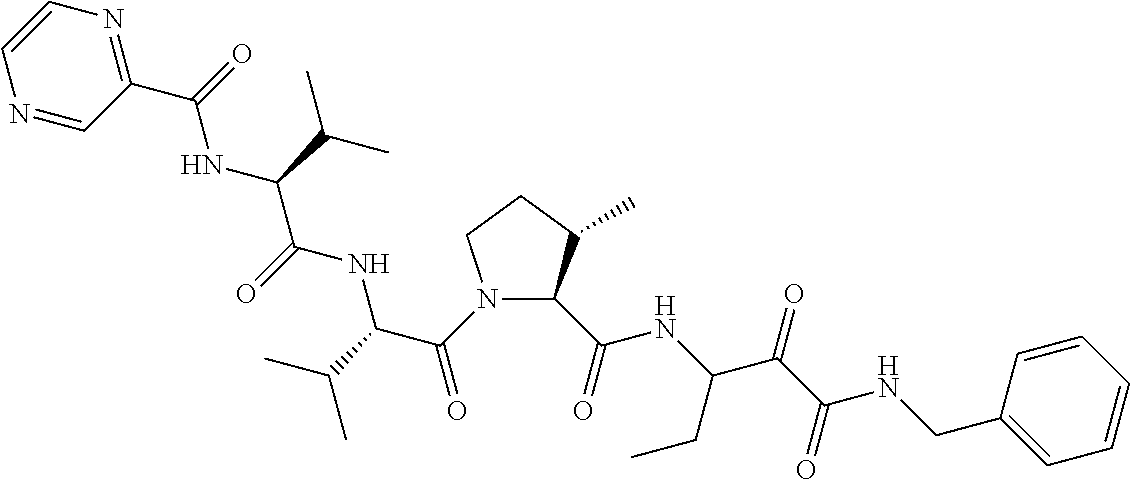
N1(C(=O)C(NC(=O)C(NC(=O)C2=NC=CN=C2)C(C)C)C(C)C)C(C(NC(C(=O)C(NCC2=CC=CC=C2)=O)CC)=O)C(C)CC1
